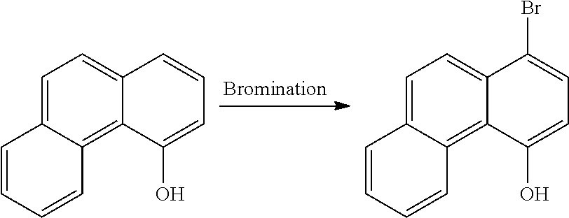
C1=C2C(=C3C(=C1)C=CC=C3O)C=CC=C2.C1=C2C(=C3C(=C1)C(Br)=CC=C3O)C=CC=C2
